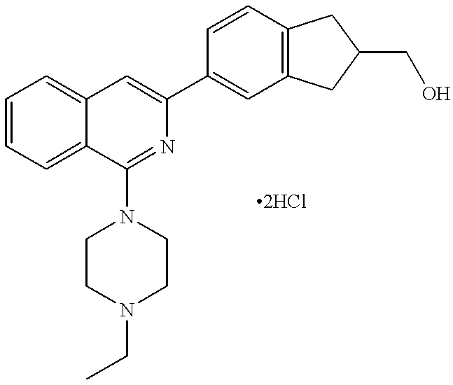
C1=CC=C2C(=C1)C=C(C1=CC3=C(C=C1)CC(CO)C3)N=C2N1CCN(CC)CC1
